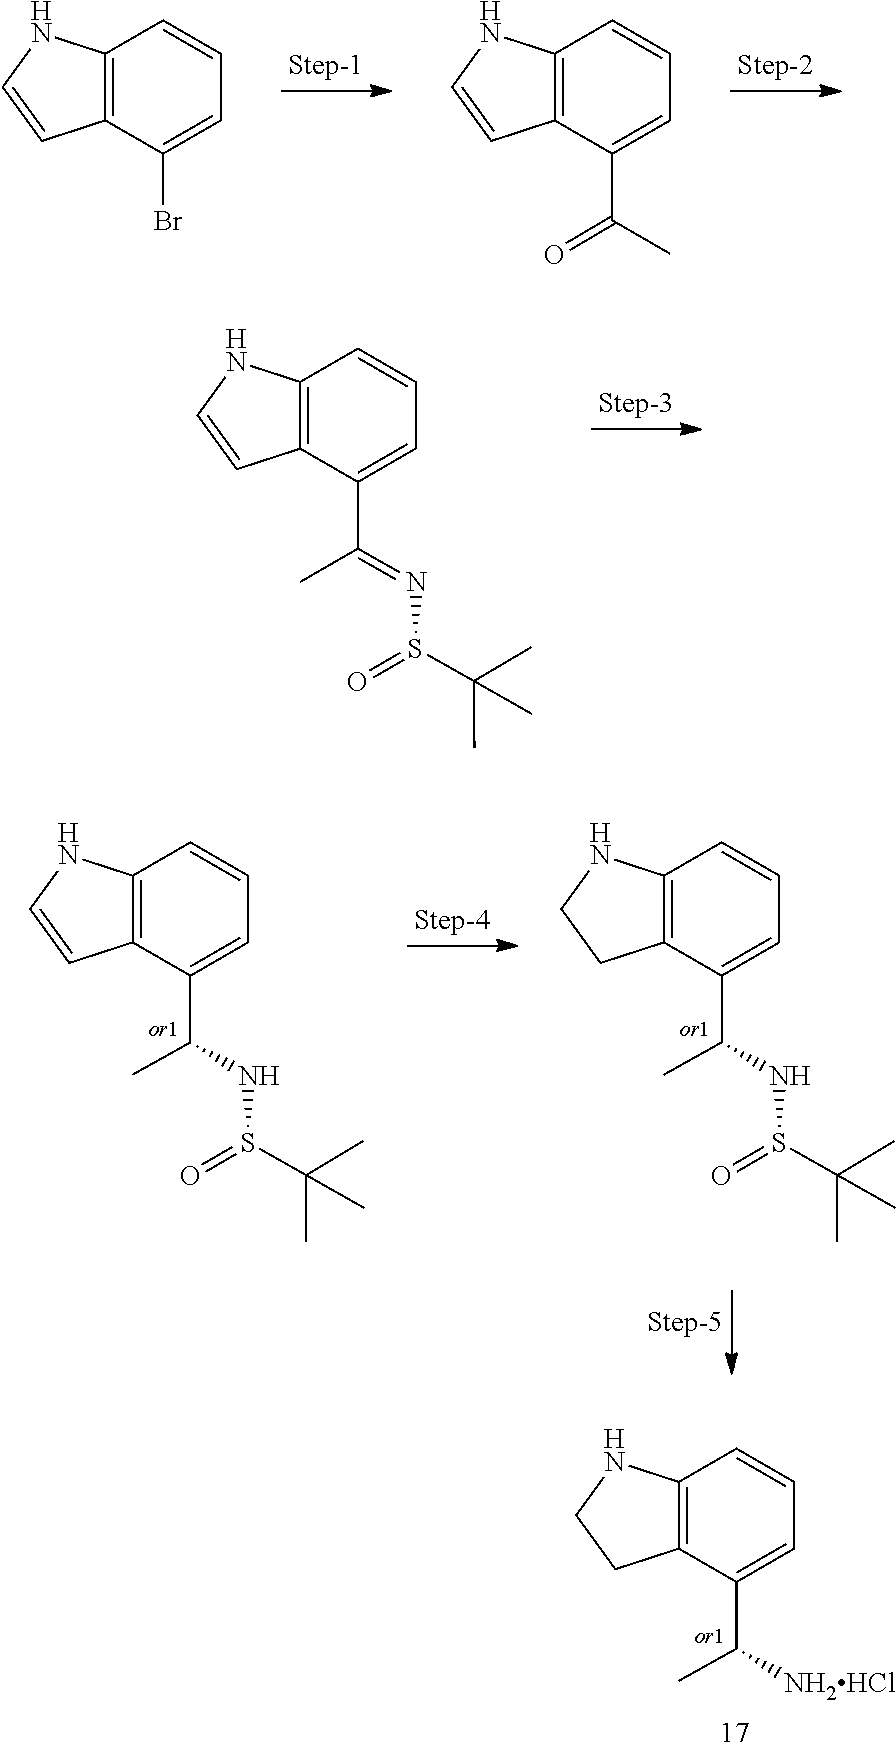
[NH2HCl]C(C1=CC=CC2=C1CCN2)C.C12=C(C=CC=C1Br)NC=C2.C1=CC=C(C(C)=O)C2=C1NC=C2.C1=CC=C(C(=NS(=O)C(C)(C)C)C)C2=C1NC=C2.S(=O)(C(C)(C)C)NC(C1=CC=CC2=C1C=CN2)C.S(=O)(C(C)(C)C)NC(C1=CC=CC2=C1CCN2)C
